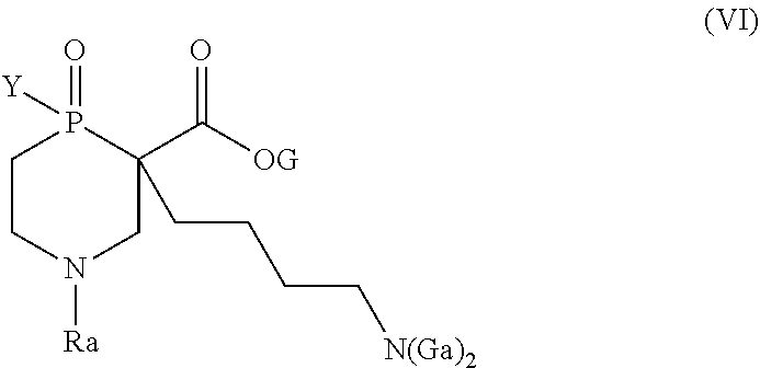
P1(=O)([Y])CCN([Ra])CC1(CCCC[N(Ga)2])C([OG])=O
